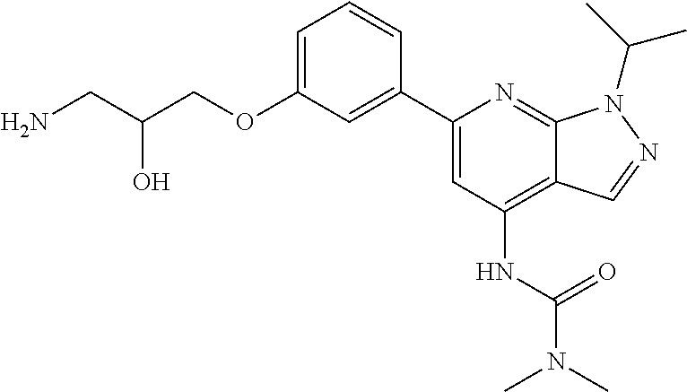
NCC(COC1=CC=CC(C2=CC(NC(N(C)C)=O)=C3C(=N2)N(C(C)C)N=C3)=C1)O
